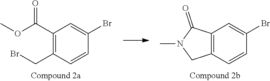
C1(C(OC)=O)=C(CBr)C=CC(Br)=C1.C12=C(C=CC(Br)=C1)CN(C)C2=O
